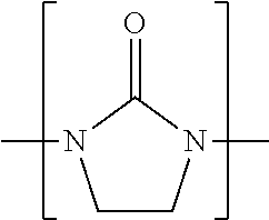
O=C1N(C)CCN1C
